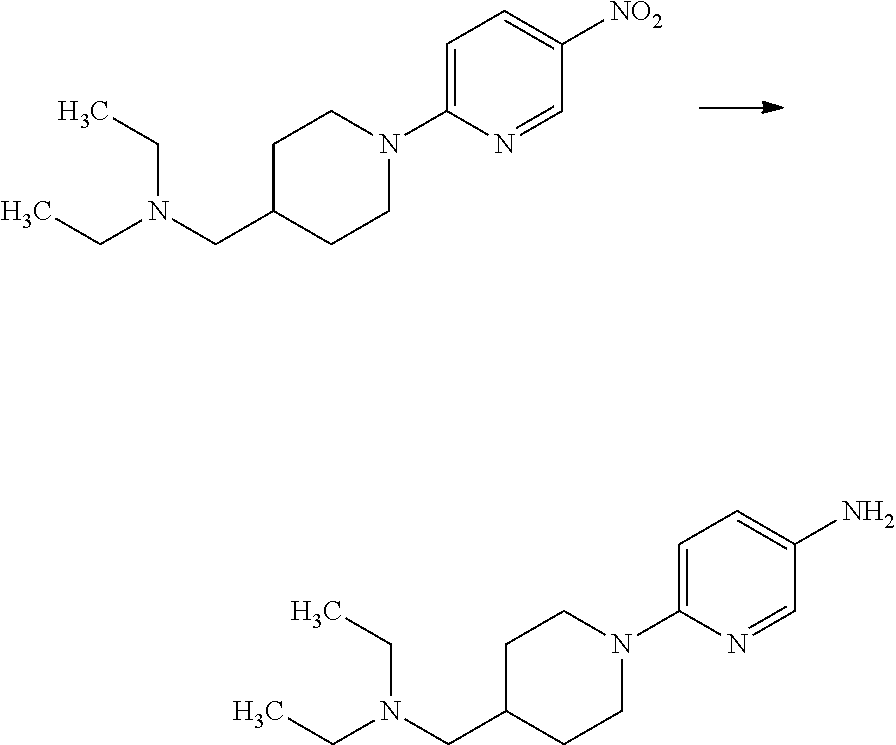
C1=C(N2CCC(CN(CC)CC)CC2)N=CC(N)=C1.C1=C(N2CCC(CN(CC)CC)CC2)N=CC([NO2])=C1
